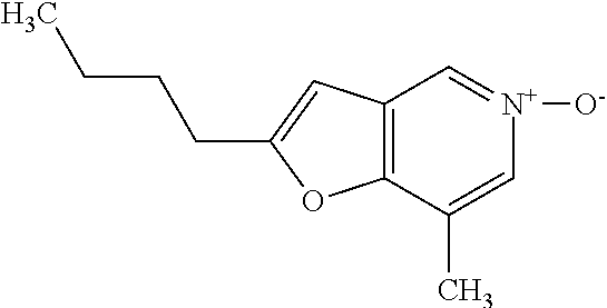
C12=C(C(C)=C[N+]([O-])=C1)OC(CCCC)=C2
